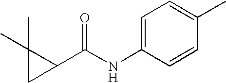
C1=C(NC(C2C(C)(C)C2)=O)C=CC(C)=C1
